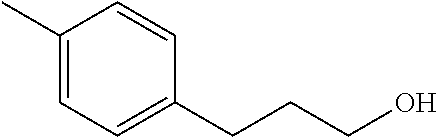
C1(C)=CC=C(CCCO)C=C1
